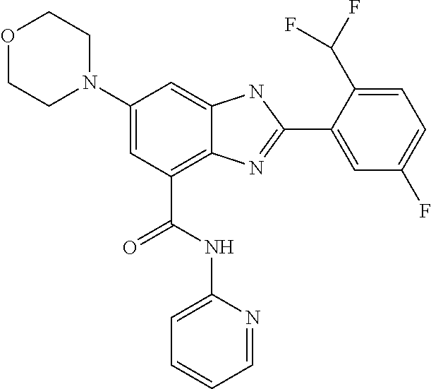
C1(N2CCOCC2)=CC(C(NC2=CC=CC=N2)=O)=C2C(=C1)NC(C1=CC(F)=CC=C1C(F)F)=N2
